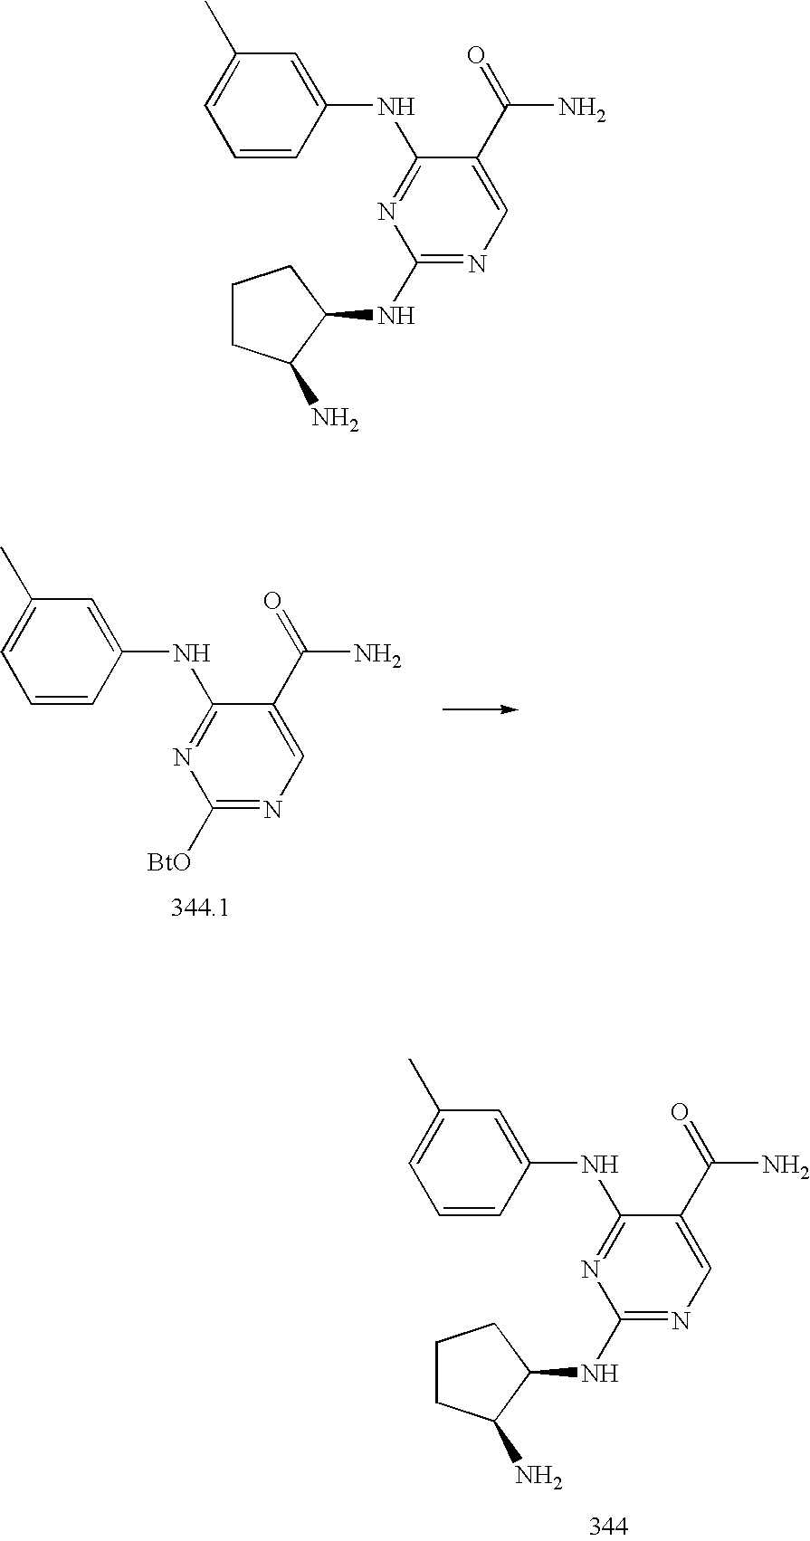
C1=C(C)C=C(NC2=NC([BtO])=NC=C2C(=O)N)C=C1.C1=C(C)C=C(NC2=NC(NC3CCCC3N)=NC=C2C(=O)N)C=C1.C1=C(C)C=C(NC2=NC(NC3CCCC3N)=NC=C2C(=O)N)C=C1
